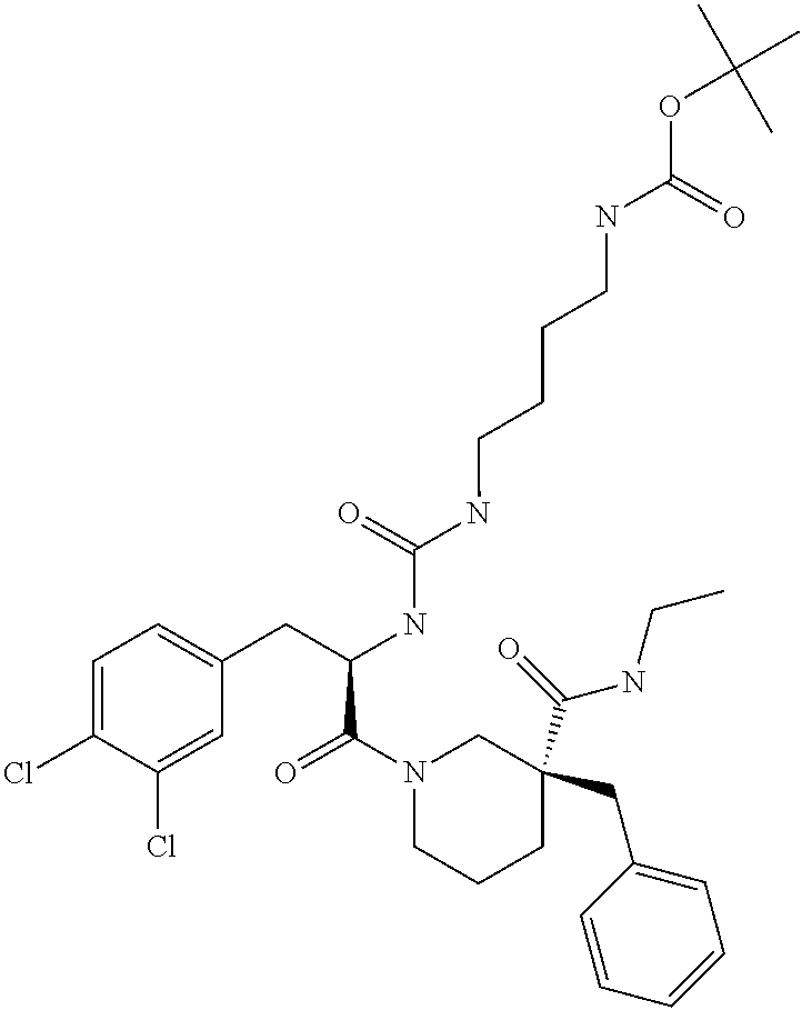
C1(Cl)=CC=C(CC(NC(=O)NCCCCNC(OC(C)(C)C)=O)C(N2CCCC(C(=O)NCC)(CC3=CC=CC=C3)C2)=O)C=C1Cl
